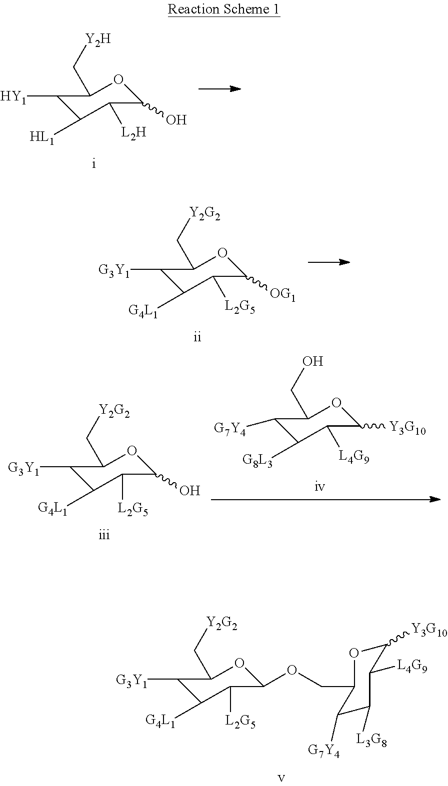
C1([HY1])C([HL1])C([L2H])C(O)OC1C[Y2H].C1([G3Y1])C([G4L1])C([L2G5])C([OG1])OC1C[Y2G2].C1([G3Y1])C([G4L1])C([L2G5])C(O)OC1C[Y2G2].C1([G7Y4])C([G8L3])C([L4G9])C([Y3G10])OC1CO.C1([G3Y1])C([G4L1])C([L2G5])C(OCC2OC([Y3G10])C([L4G9])C([L3G8])C2[G7Y4])OC1C[Y2G2]
